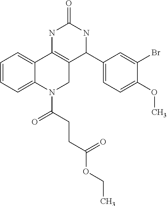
C1=CC=C2C(=C1)C1=C(CN2C(CCC(OCC)=O)=O)C(C2=CC=C(OC)C(Br)=C2)NC(=O)N1
